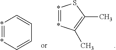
*1=*C(C)=C(C)S1.*1=*C=CC=C1
